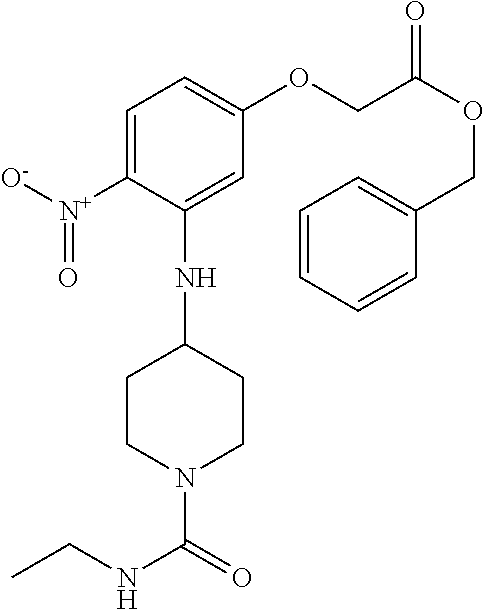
[O-][N+](C1=CC=C(OCC(OCC2=CC=CC=C2)=O)C=C1NC1CCN(C(NCC)=O)CC1)=O
